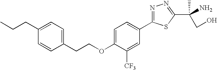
C1=CC(CCOC2=CC=C(C3=NN=C(C(N)(CO)C)S3)C=C2[CF3])=CC=C1CCC
